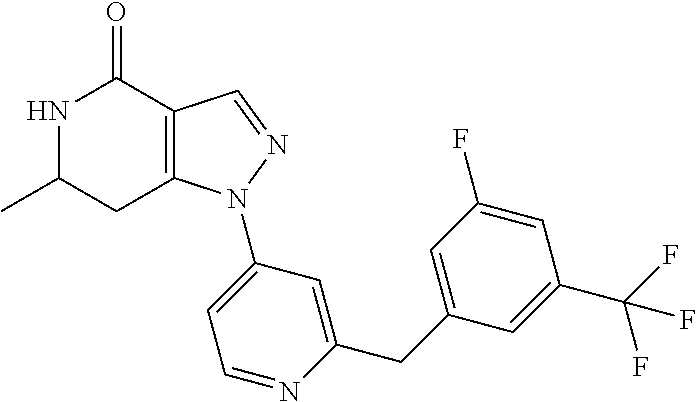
C12=C(C=NN1C1=CC=NC(CC3=CC(F)=CC(C(F)(F)F)=C3)=C1)C(=O)NC(C)C2
